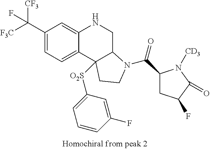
C1(C([CF3])([F3C])F)=CC=C2C(=C1)NCC1C2([O2S]C2=CC=CC(F)=C2)CCN1C(C1CC(F)C(=O)N1[CD3])=O
